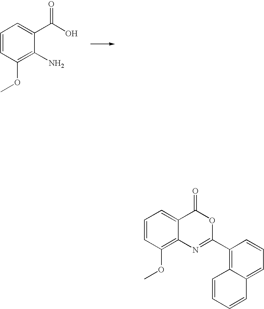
C1=CC(OC)=C(N)C(C(O)=O)=C1.C1=CC(OC)=C2C(=C1)C(=O)OC(C1=C3C(=CC=C1)C=CC=C3)=N2
